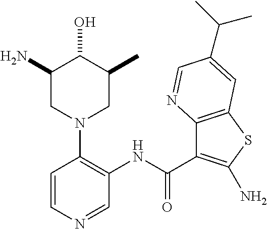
C1=CN=CC(NC(=O)C2=C(N)SC3=C2N=CC(C(C)C)=C3)=C1N1CC(N)C(O)C(C)C1
